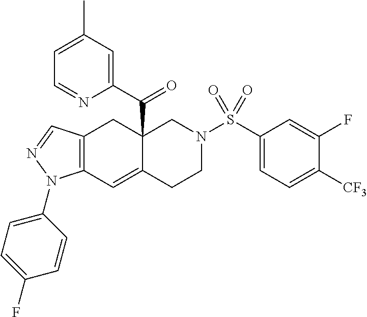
C12(C(C3=CC(C)=CC=N3)=O)C(=CC3=C(C1)C=NN3C1=CC=C(F)C=C1)CCN(S(=O)(=O)C1=CC=C([CF3])C(F)=C1)C2
